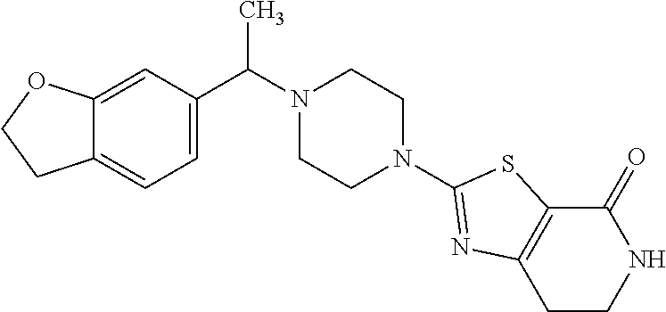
C12=CC(C(N3CCN(C4=NC5=C(C(=O)NCC5)S4)CC3)C)=CC=C1CCO2
